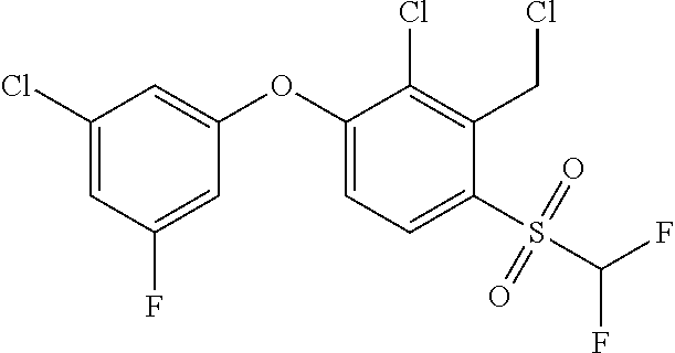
C1(Cl)=CC(F)=CC(OC2=CC=C(S(C(F)F)(=O)=O)C(CCl)=C2Cl)=C1
